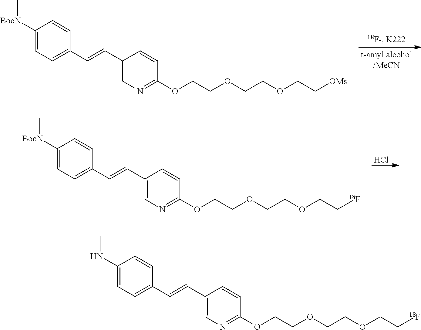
C1([BocN]C)=CC=C(C=CC2=CN=C(OCCOCCOCC[OMs])C=C2)C=C1.Cl.C1([BocN]C)=CC=C(C=CC2=CN=C(OCCOCCOCC[18F])C=C2)C=C1.C1(NC)=CC=C(C=CC2=CN=C(OCCOCCOCC[18F])C=C2)C=C1
